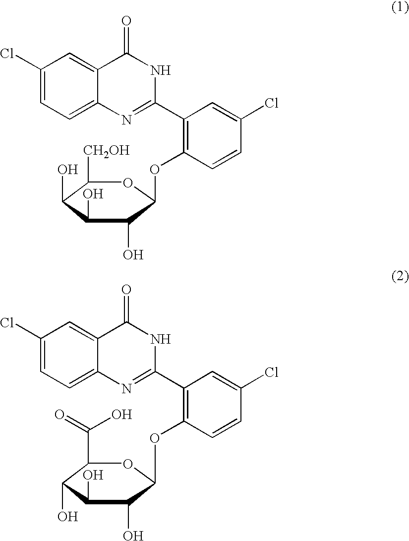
C1([CH2OH])C(O)C(O)C(O)C(OC2=C(C3=NC4=CC=C(Cl)C=C4C(=O)N3)C=C(Cl)C=C2)O1.C1(C(=O)O)C(O)C(O)C(O)C(OC2=C(C3=NC4=CC=C(Cl)C=C4C(=O)N3)C=C(Cl)C=C2)O1
